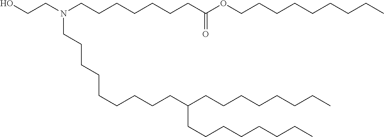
C(CC)CCCCCC(CCCCCCCCCN(CCCCCCCC(OCCCCCCCCC)=O)CCO)CCCCCCCC
